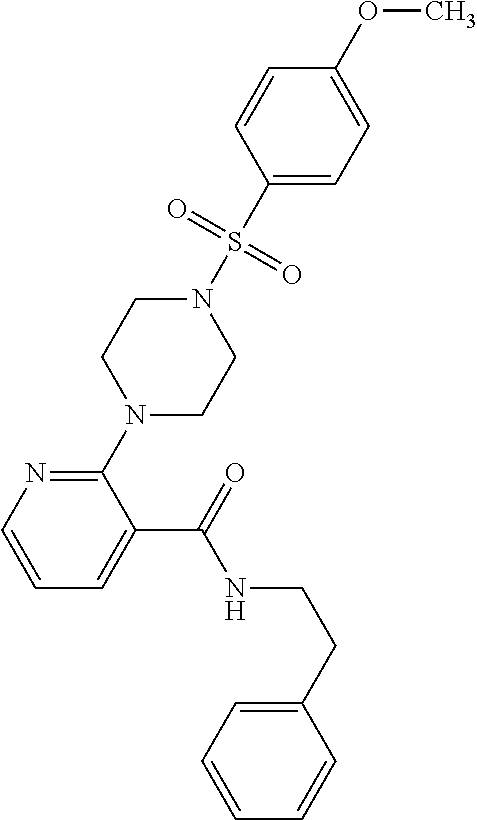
C1=CN=C(N2CCN(S(=O)(=O)C3=CC=C(OC)C=C3)CC2)C(C(NCCC2=CC=CC=C2)=O)=C1
